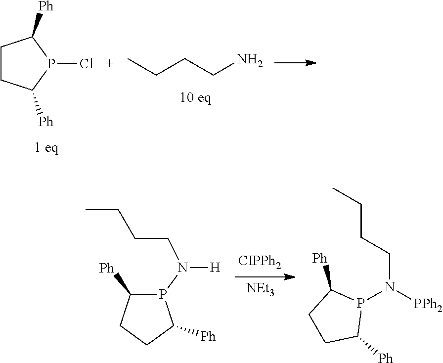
C1CC([Ph])P(Cl)C1[Ph].CCCCN.P1(N([H])CCCC)C([Ph])CCC1[Ph].[NEt3].C1CC([Ph])P(N([PPh2])CCCC)C1[Ph]
